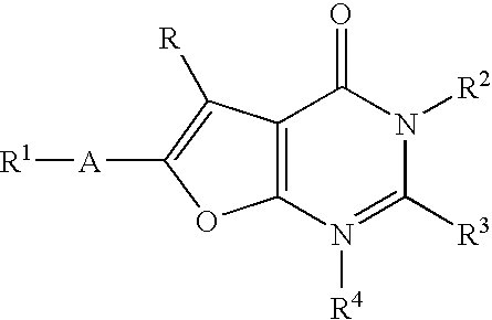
C12=C(C([R])=C([A][R1])O1)C(=O)N([R2])C([R3])=N2[R4]
